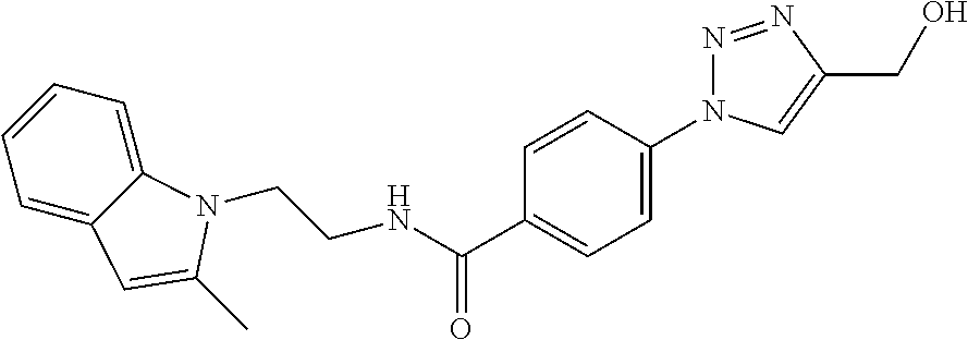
C1=CC=C2C(=C1)C=C(C)N2CCNC(C1=CC=C(N2N=NC(CO)=C2)C=C1)=O
